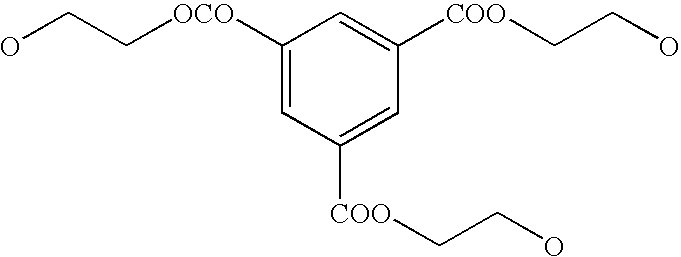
C1([OCO]CCO)=CC([COO]CCO)=CC([COO]CCO)=C1
